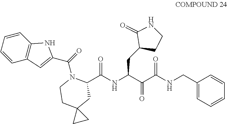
C1=CC=CC2=C1C=C(C(=O)N1C(C(NC(C(C(NCC3=CC=CC=C3)=O)=O)CC3CCNC3=O)=O)CC3(CC1)CC3)N2
